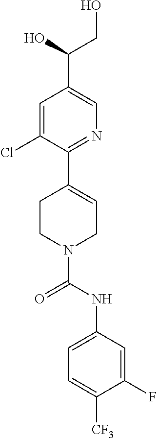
C1=C(Cl)C(C2=CCN(C(NC3=CC=C([CF3])C(F)=C3)=O)CC2)=NC=C1C(O)CO
